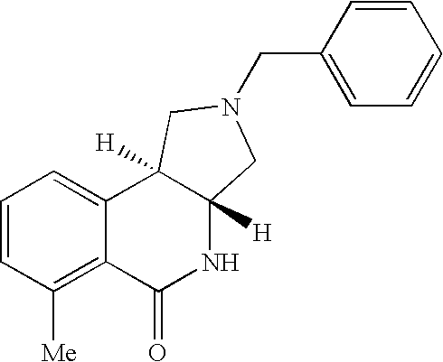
C1=CC([Me])=C2C(=C1)C1([H])C([H])(NC2=O)CN(CC2=CC=CC=C2)C1
